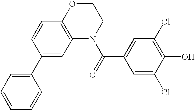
C1OC2=C(N(C(=O)C3=CC(Cl)=C(O)C(Cl)=C3)C1)C=C(C1=CC=CC=C1)C=C2
